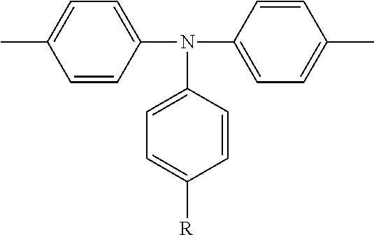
C1=CC(N(C2=CC=C([R])C=C2)C2=CC=C(C)C=C2)=CC=C1C
